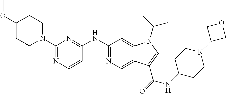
C1(N2CCC(OC)CC2)=NC=CC(NC2=NC=C3C(=C2)N(C(C)C)C=C3C(=O)NC2CCN(C3COC3)CC2)=N1
